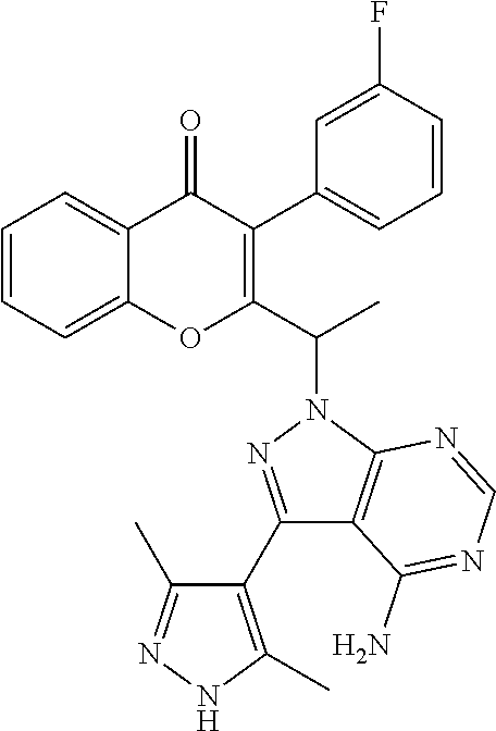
C1=CC=C2C(=C1)OC(C(N1N=C(C3=C(C)NN=C3C)C3=C1N=CN=C3N)C)=C(C1=CC=CC(F)=C1)C2=O
